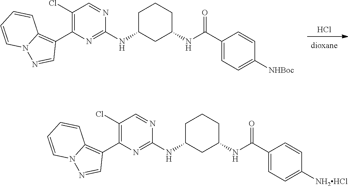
Cl.C1(Cl)=C(C2=C3N(N=C2)C=CC=C3)N=C(NC2CCCC(NC(C3=CC=C([NHBoc])C=C3)=O)C2)N=C1.C1C(NC2=NC(C3=C4N(N=C3)C=CC=C4)=C(Cl)C=N2)CC(NC(C2=CC=C([NH2HCl])C=C2)=O)CC1
